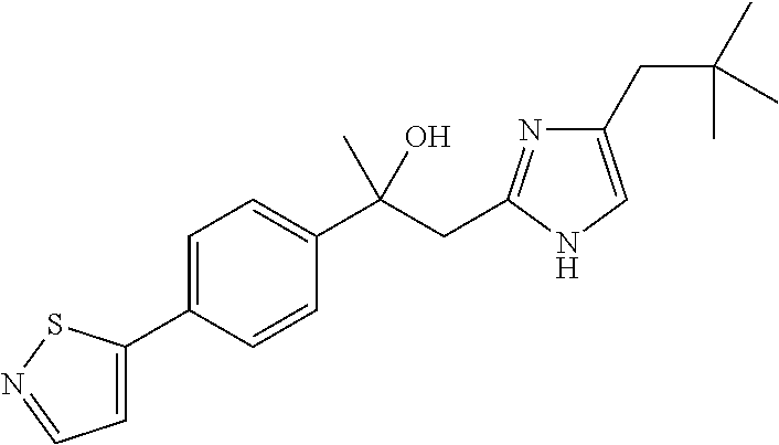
C1=C(C2=CC=C(C(CC3=NC(CC(C)(C)C)=CN3)(C)O)C=C2)SN=C1
